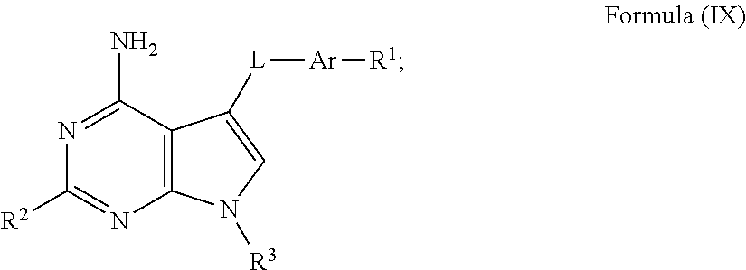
N1=C(N)C2=C(N=C1[R2])N([R3])C=C2[L][Ar][R1]
